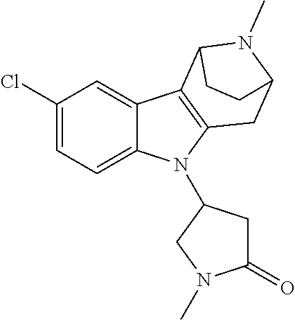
C1(Cl)=CC=C2C(=C1)C1=C(N2C2CC(=O)N(C)C2)CC2N(C)C1CC2
